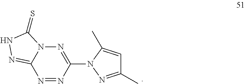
N1=NC(N2C(C)=CC(C)=N2)=NN2C1=NNC2=S
